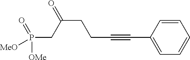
C(CCC#CC1=CC=CC=C1)(CP([OMe])(=O)[MeO])=O
